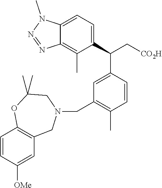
C1(C(C[CO2H])C2=CC(CN3CC4=C(C=CC([OMe])=C4)OC(C)(C)C3)=C(C)C=C2)=CC=C2C(=C1C)N=NN2C
